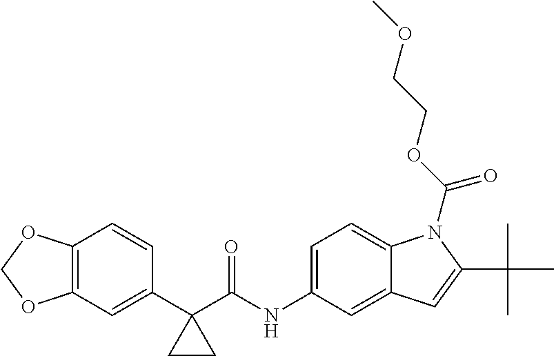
C1(C2(C(NC3=CC=C4C(=C3)C=C(C(C)(C)C)N4C(OCCOC)=O)=O)CC2)=CC2=C(C=C1)OCO2
